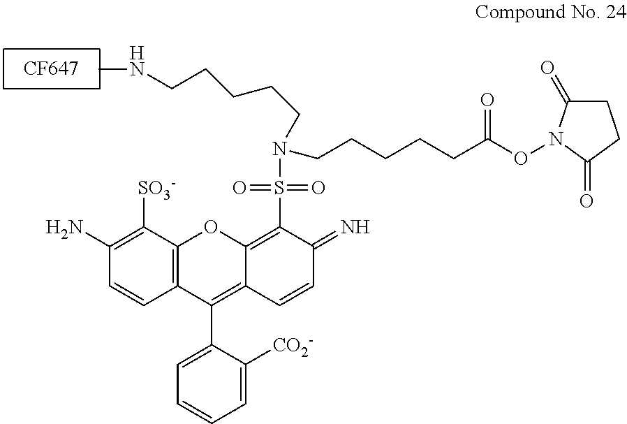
C12=C(C([SO3-])=C(N)C=C1)OC1=C(S(N(CCCCCC(ON3C(=O)CCC3=O)=O)CCCCCNC)(=O)=O)C(=N)C=CC1=C2C1=CC=CC=C1[CO2-].[CF647]
